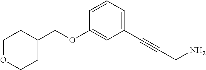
C1=CC(OCC2CCOCC2)=CC(C#CCN)=C1
